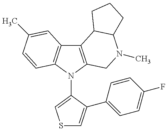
C12=C(N(C3=CSC=C3C3=CC=C(F)C=C3)C3=C1C=C(C)C=C3)CN(C)C1C2CCC1
